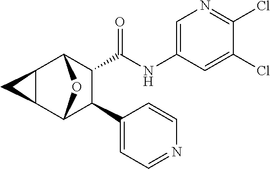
C1(NC(=O)C2C(C3=CC=NC=C3)C3OC2C2C3C2)=CN=C(Cl)C(Cl)=C1
